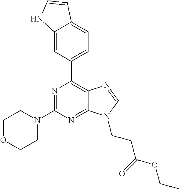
N1=C(N2CCOCC2)N=C2C(=C1C1=CC=C3C(=C1)NC=C3)N=CN2CCC(OCC)=O
